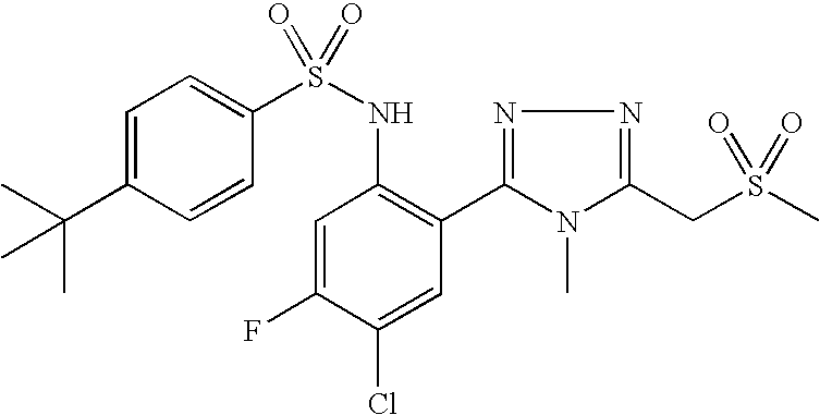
C1=C(C(C)(C)C)C=CC(S(NC2=C(C3=NN=C(CS(=O)(=O)C)N3C)C=C(Cl)C(F)=C2)(=O)=O)=C1
